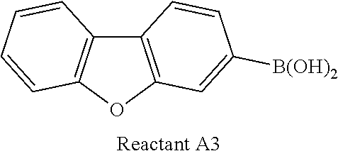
C12=C(OC3=C1C=CC([B(OH)2])=C3)C=CC=C2
